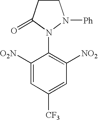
C1CC(=O)N(C2=C([NO2])C=C([CF3])C=C2[O2N])N1[Ph]
